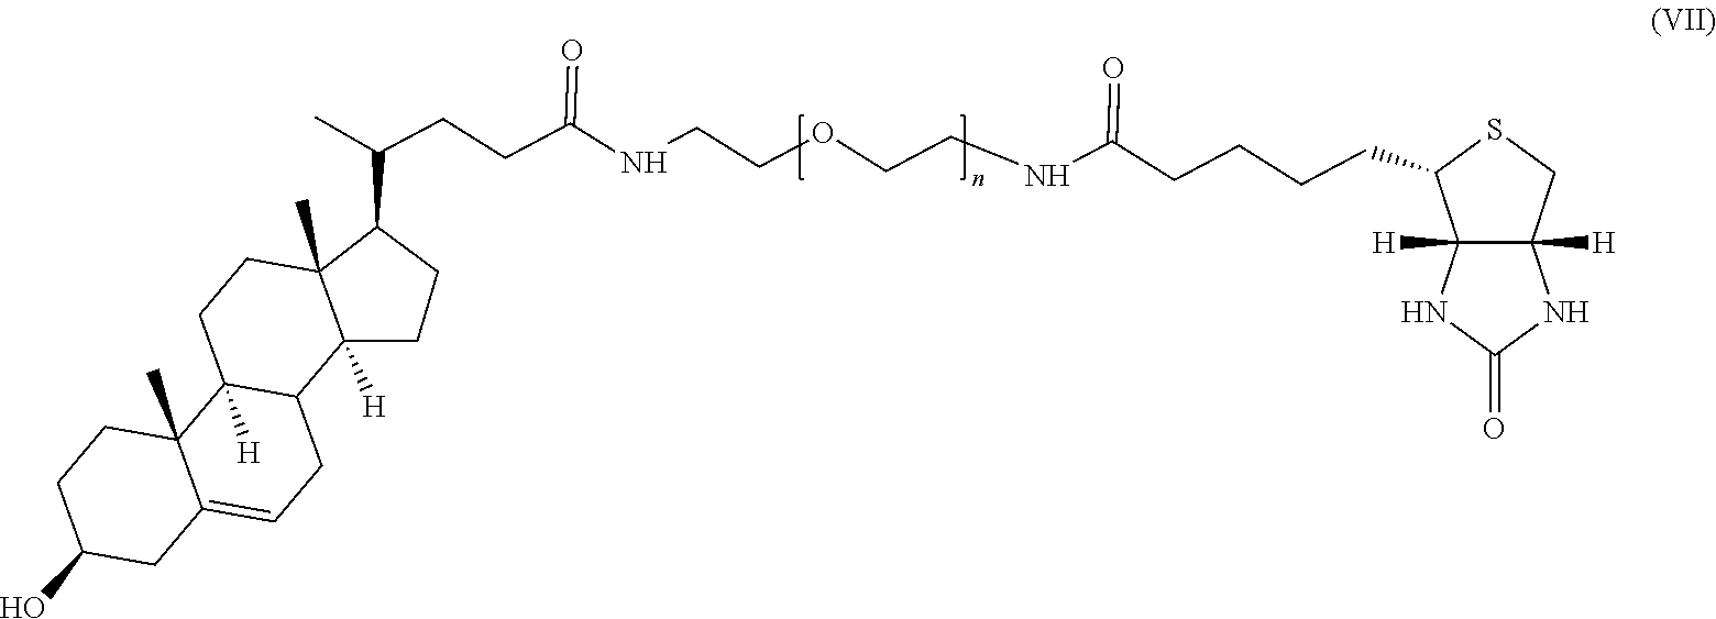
C12([H])C([H])(CSC1CCCCC(NCCOCCNC(CCC(C)C1C3(C)C([H])(CC1)C1C([H])(CC3)C3(C)C(=CC1)CC(O)CC3)=O)=O)NC(=O)N2
